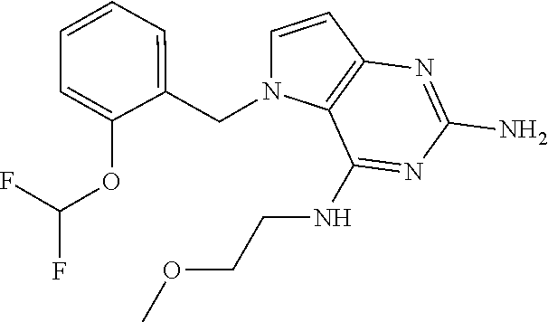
C1=CC2=C(N1CC1=CC=CC=C1OC(F)F)C(NCCOC)=NC(N)=N2
